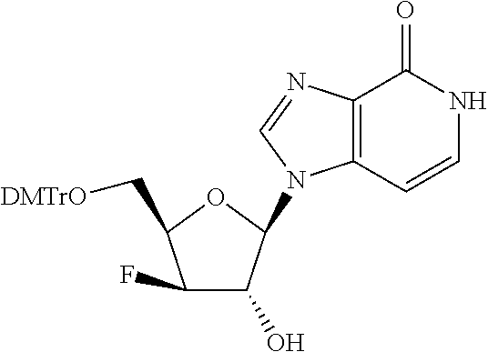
C1(F)C(O)C(N2C3=C(N=C2)C(=O)NC=C3)OC1C[DMTrO]
